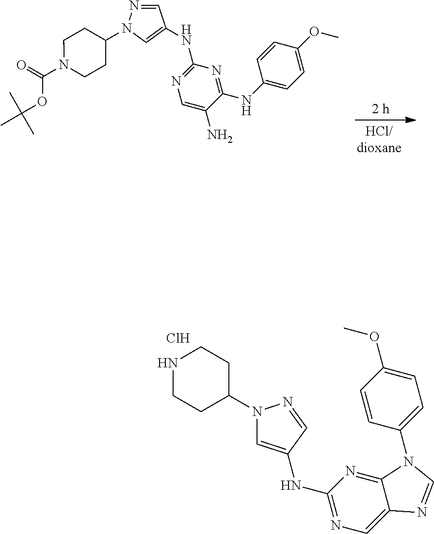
C(OC(C)(C)C)(N1CCC(N2N=CC(NC3=NC=C(N)C(NC4=CC=C(OC)C=C4)=N3)=C2)CC1)=O.C1NCCC(N2C=C(NC3=NC=C4C(=N3)N(C3=CC=C(OC)C=C3)C=N4)C=N2)C1.Cl
